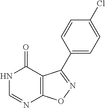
C1=CC(C2=NOC3=C2C(=O)NC=N3)=CC=C1Cl
